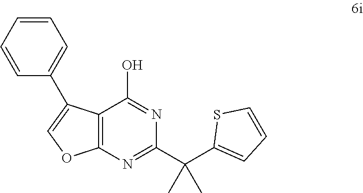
C12=C(N=C(C(C3=CC=CS3)(C)C)N=C1O)OC=C2C1=CC=CC=C1
